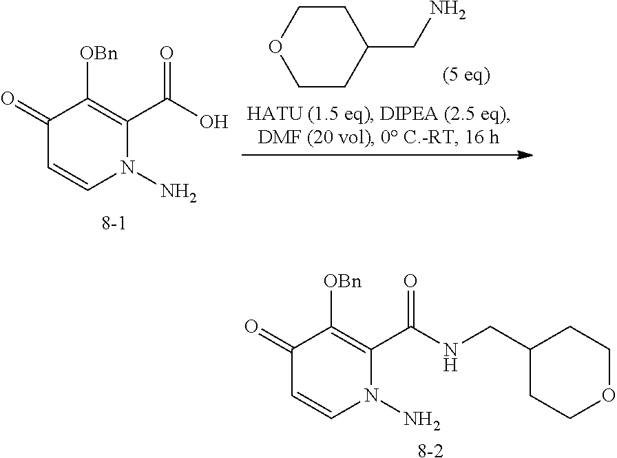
C1(=O)C=CN(N)C(C(=O)O)=C1[OBn].[8-1].C1COCCC1CN.C1(=O)C=CN(N)C(C(=O)NCC2CCOCC2)=C1[OBn].[8-2]
